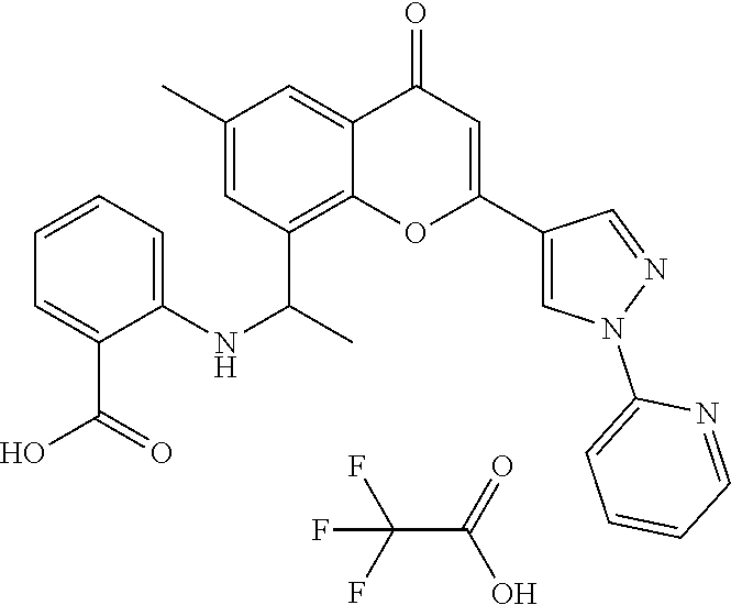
FC(F)(F)C(=O)O.C12=C(C(C)NC3=CC=CC=C3C(O)=O)C=C(C)C=C1C(=O)C=C(C1=CN(C3=CC=CC=N3)N=C1)O2
